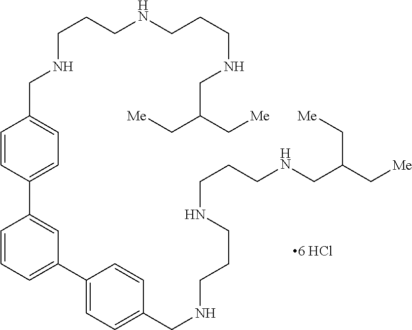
C1=CC(C2=CC(C3=CC=C(CNCCCNCCCNCC(C[Me])C[Me])C=C3)=CC=C2)=CC=C1CNCCCNCCCNCC(C[Me])C[Me]
